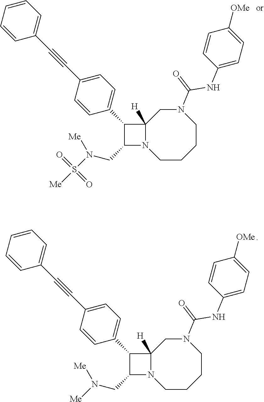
C12([H])N(CCCCN(C(=O)NC3=CC=C([OMe])C=C3)C1)C(CN([Me])S(=O)(=O)[Me])C2C1=CC=C(C#CC2=CC=CC=C2)C=C1.C12([H])N(CCCCN(C(=O)NC3=CC=C([OMe])C=C3)C1)C(CN([Me])[Me])C2C1=CC=C(C#CC2=CC=CC=C2)C=C1
